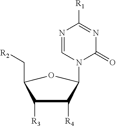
C1([R3])C([R4])C(N2C=NC([R1])=NC2=O)OC1C[R2]
